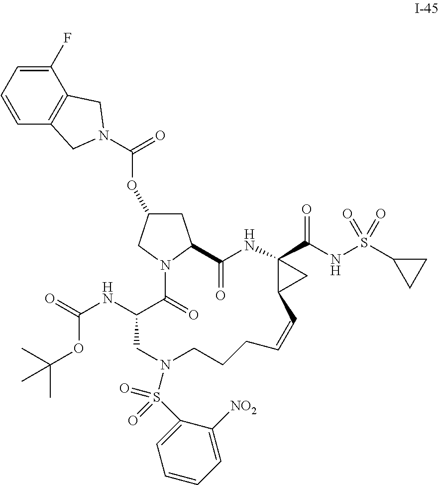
C1(F)=CC=CC2=C1CN(C(=O)OC1CC3N(C1)C(=O)C(NC(=O)OC(C)(C)C)CN(S(C1=CC=CC=C1[NO2])(=O)=O)CCCC=CC1CC1(C(NS(C1CC1)(=O)=O)=O)NC3=O)C2
